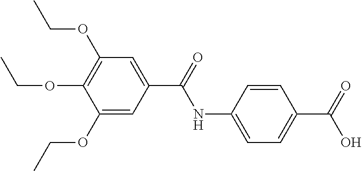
C1=C(NC(=O)C2=CC(OCC)=C(OCC)C(OCC)=C2)C=CC(C(=O)O)=C1
